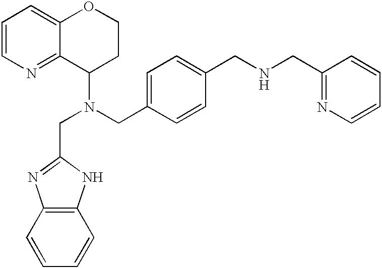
C1=CN=C2C(=C1)OCCC2N(CC1=NC2=C(N1)C=CC=C2)CC1=CC=C(CNCC2=NC=CC=C2)C=C1
